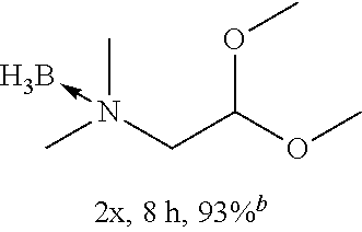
CN(CC(OC)OC)(C)->B
